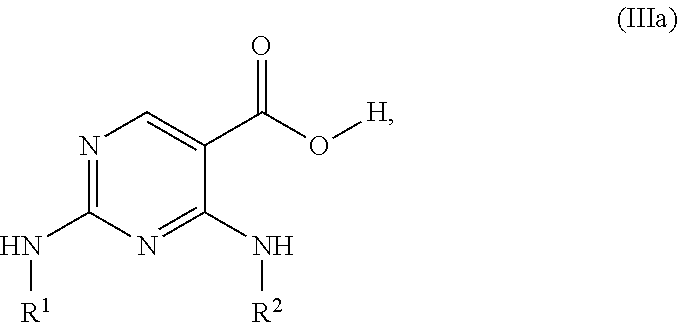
N1=C(N[R1])N=C(N[R2])C(C(O[H])=O)=C1
